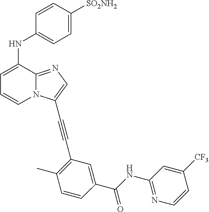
C1=C(NC2=CC=C([SO2NH2])C=C2)C2=NC=C(C#CC3=C(C)C=CC(C(=O)NC4=NC=CC([CF3])=C4)=C3)N2C=C1
